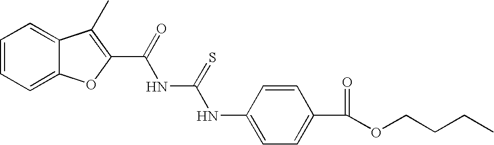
C1=CC=C2C(=C1)C(C)=C(C(NC(NC1=CC=C(C(=O)OCCCC)C=C1)=S)=O)O2
